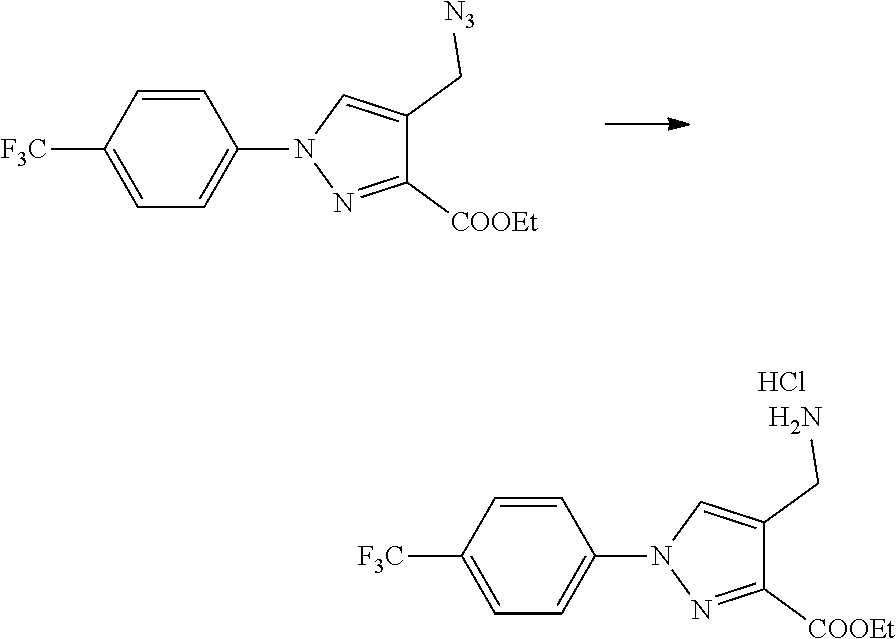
[F3C]C1=CC=C(N2N=C([COOEt])C(C[N3])=C2)C=C1.[F3C]C1=CC=C(N2N=C([COOEt])C(CN)=C2)C=C1.Cl
